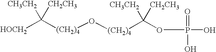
[HOCH2]C([(CH2)4]O[(CH2)4]C(OP(O)(=O)O)([CH3CH2])[CH2CH3])([CH3CH2])[CH2CH3]
